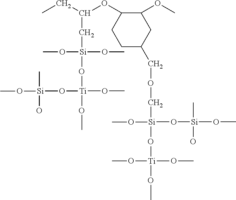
CCC(OC1CCC(COC[Si](O[Si](OC)(C)O)(OC)O[Ti](OC)(OC)OC)CC1OC)C[Si](OC)(OC)O[Ti](OC)(O[Si](OC)(C)O)OC
